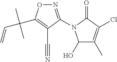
N1=C(N2C(O)C(C)=C(Cl)C2=O)C(C#N)=C(C(C=C)(C)C)O1
